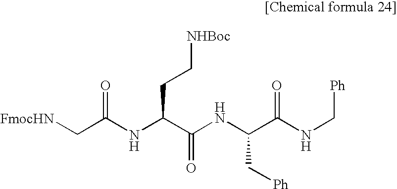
N(C(C(NC[Ph])=O)C[Ph])C(C(NC(C[FmocHN])=O)CC[NHBoc])=O
